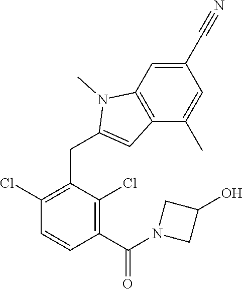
C1(Cl)=C(CC2=CC3=C(N2C)C=C(C#N)C=C3C)C(Cl)=C(C(=O)N2CC(O)C2)C=C1
